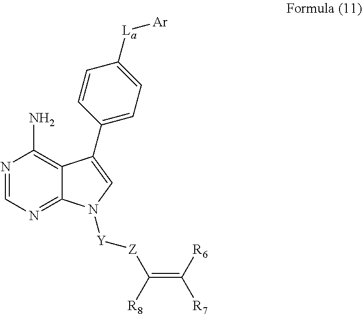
C12=C(N)N=CN=C1N([Y][Z]C(=C([R6])[R7])[R8])C=C2C1=CC=C([La][Ar])C=C1
